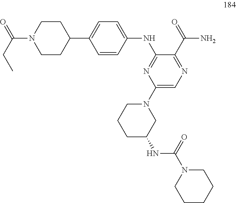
C1=CC(NC2=NC(N3CCCC(NC(N4CCCCC4)=O)C3)=CN=C2C(N)=O)=CC=C1C1CCN(C(=O)CC)CC1
